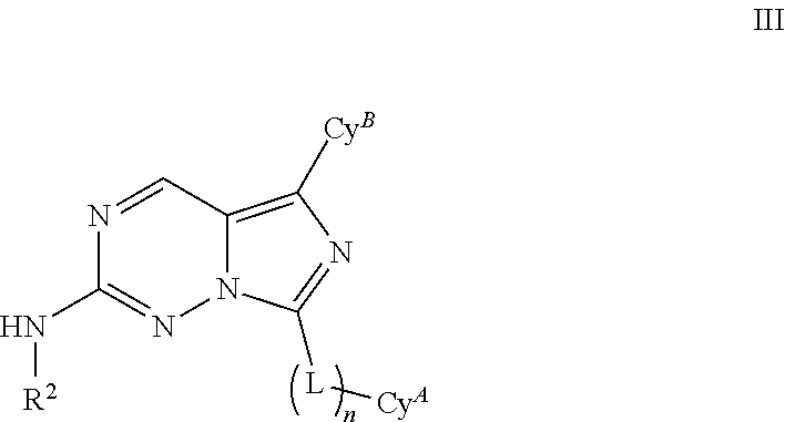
N12C(=C([CyB])N=C1[L][CyA])C=NC(N[R2])=N2
